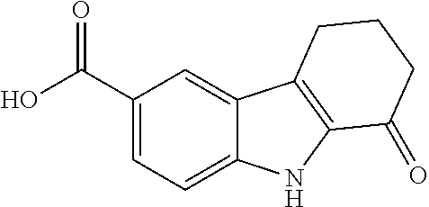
C1(C(O)=O)=CC=C2C(=C1)C1=C(N2)C(=O)CCC1
